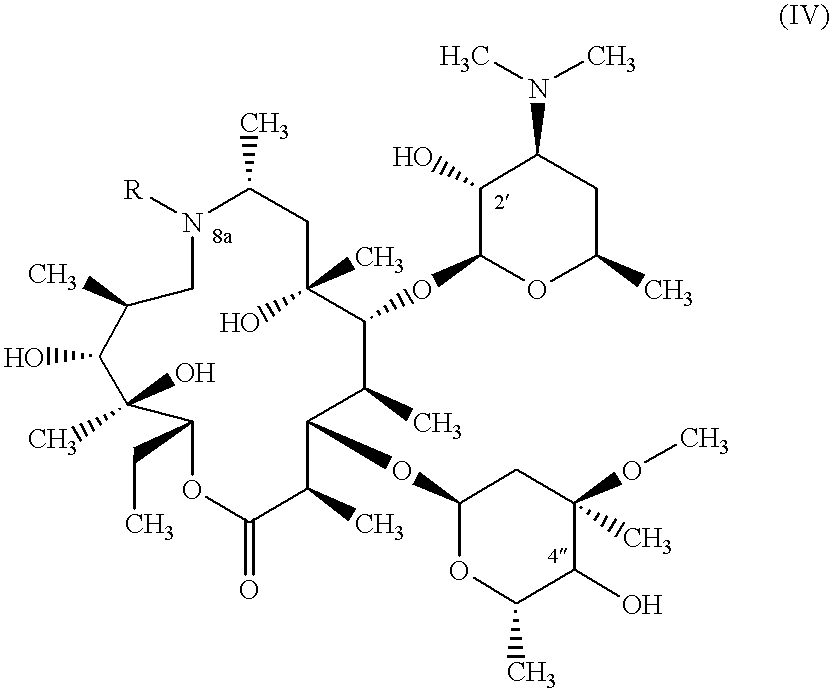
N1([R])CC(C)C(O)C(O)(C)C(CC)OC(=O)C(C)C(OC2OC(C)C(O)C(OC)(C)C2)C(C)C(OC2OC(C)CC(N(C)C)C2O)C(C)(O)CC1C
